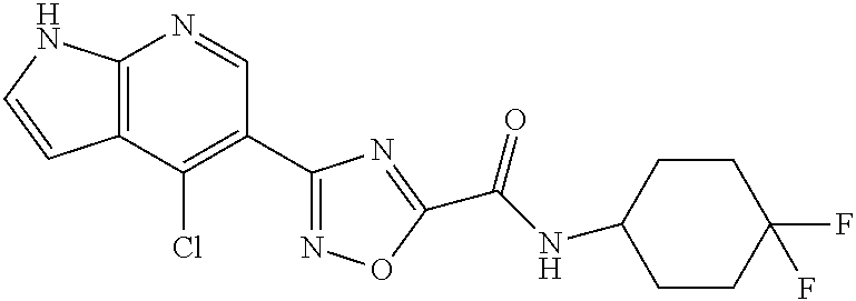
C12=C(C(Cl)=C(C3=NOC(C(NC4CCC(F)(F)CC4)=O)=N3)C=N1)C=CN2
